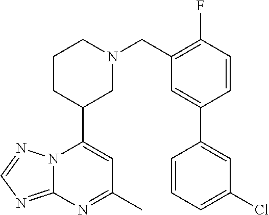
N12C(=NC=N1)N=C(C)C=C2C1CN(CC2=C(F)C=CC(C3=CC(Cl)=CC=C3)=C2)CCC1
